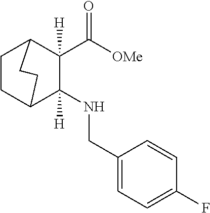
C1CC2CCC1C(C([OMe])=O)([H])C2(NCC1=CC=C(F)C=C1)[H]
